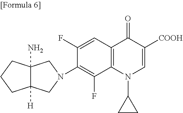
C12([H])C(N)(CCC1)CN(C1=C(F)C3=C(C=C1F)C(=O)C([COOH])=CN3C1CC1)C2
